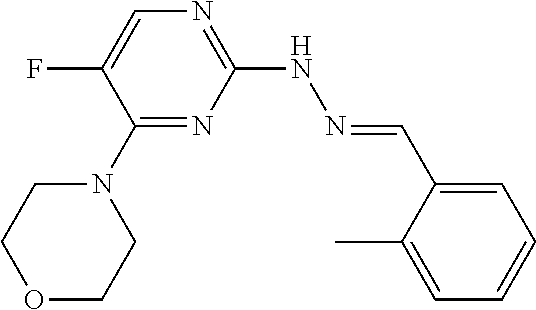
C1(N2CCOCC2)=NC(NN=CC2=CC=CC=C2C)=NC=C1F
